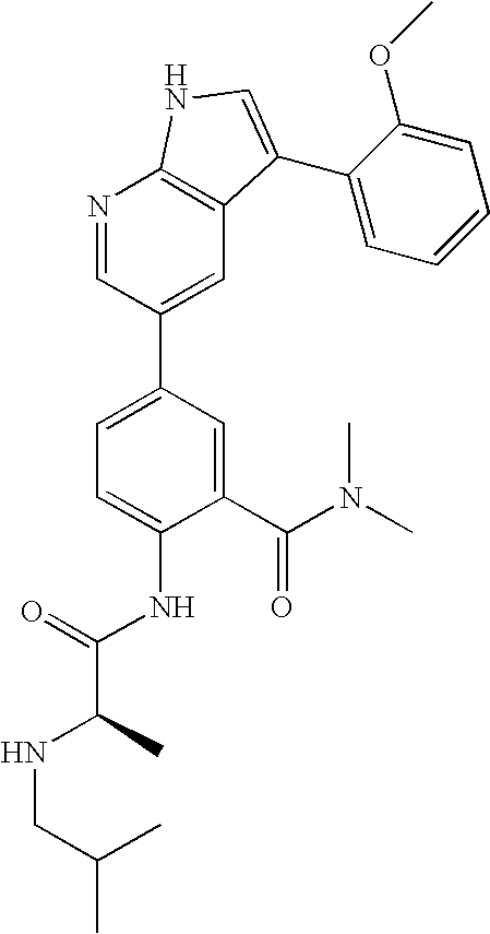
C1(C(N(C)C)=O)=CC(C2=CC3=C(N=C2)NC=C3C2=CC=CC=C2OC)=CC=C1NC(C(NCC(C)C)C)=O
